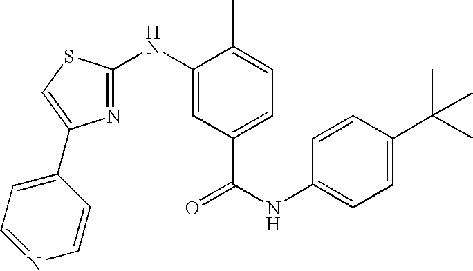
C1=CC(C(C)(C)C)=CC=C1NC(=O)C1=CC=C(C)C(NC2=NC(C3=CC=NC=C3)=CS2)=C1
